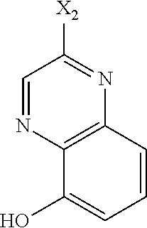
C1=NC2=C(N=C1[X2])C=CC=C2O
